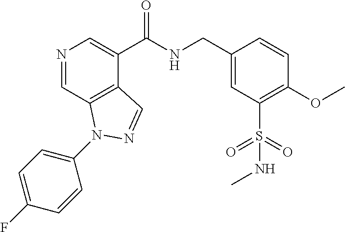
N1=CC2=C(C(C(NCC3=CC(S(=O)(=O)NC)=C(OC)C=C3)=O)=C1)C=NN2C1=CC=C(F)C=C1
